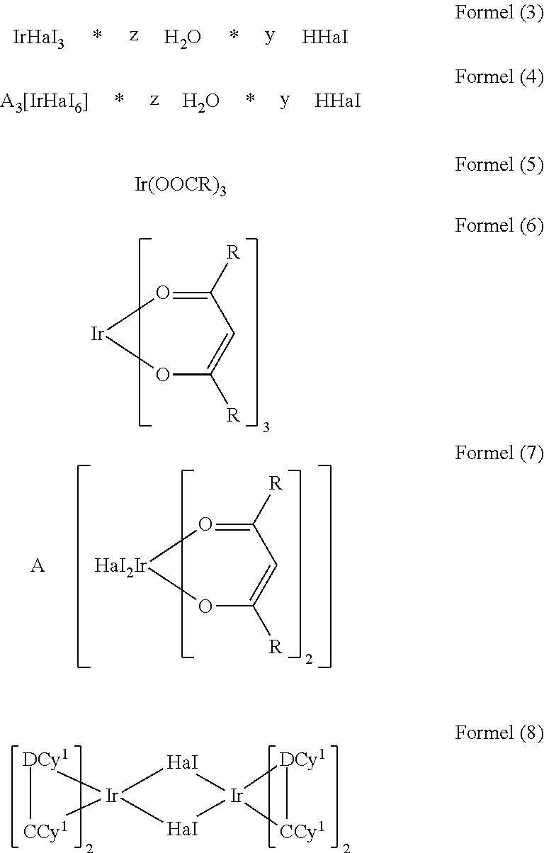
O1C([R])=CC([R])=O[Ir]1.O1C([R])=CC([R])=O[HaI2Ir]1.[A].[HaI]1[Ir]2([HaI][Ir]13[CCy1][DCy1]3)[DCy1][CCy1]2.O.[y].[HHaI].[z].O.[y].[HHaI].[z].[Ir(OOCR)3]
